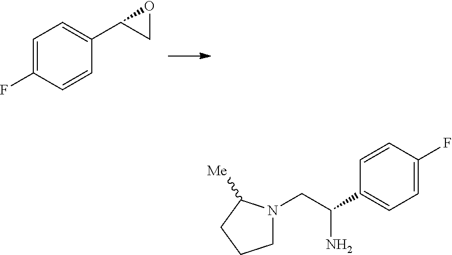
C1=C(F)C=CC(C2CO2)=C1.C1N(CC(C2=CC=C(F)C=C2)N)C([Me])CC1
